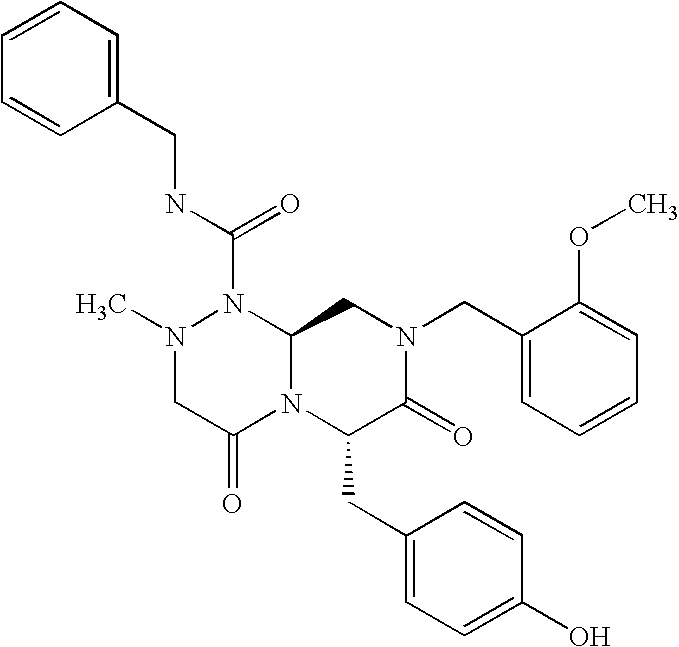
C(N1N(C)CC(=O)N2C1CN(CC1=CC=CC=C1OC)C(=O)C2CC1=CC=C(O)C=C1)(=O)NCC1=CC=CC=C1
